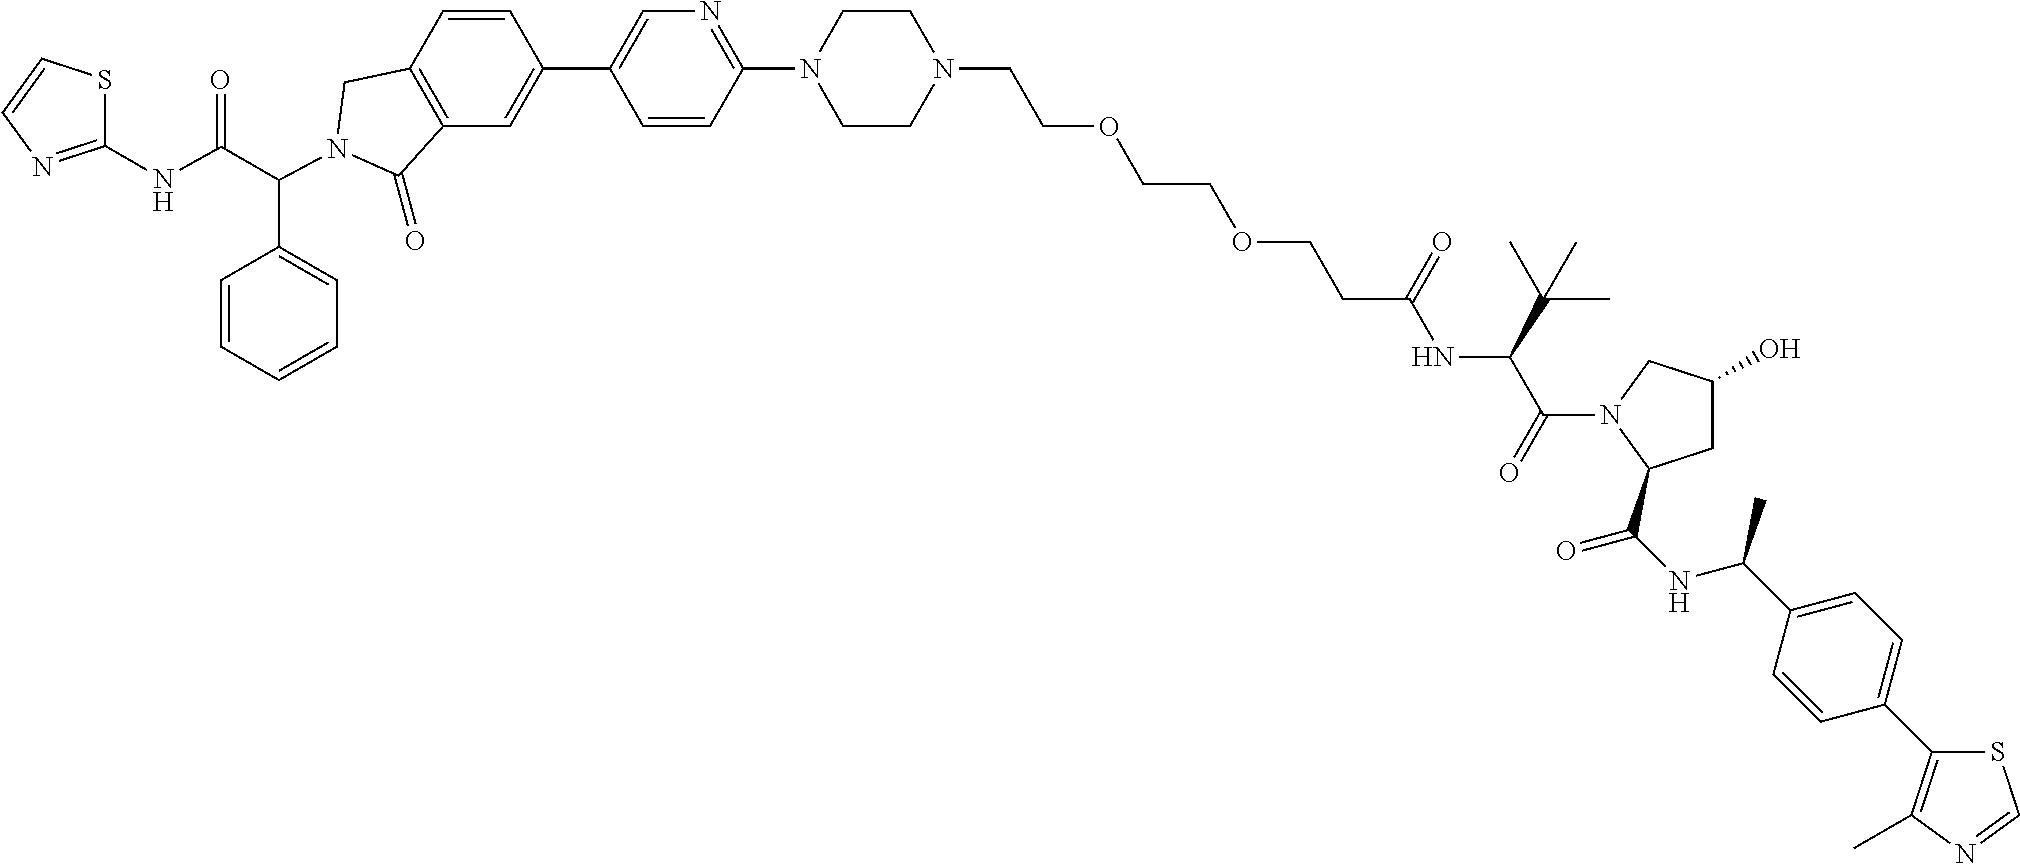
C1(C2=CC3=C(C=C2)CN(C(C2=CC=CC=C2)C(NC2=NC=CS2)=O)C3=O)=CN=C(N2CCN(CCOCCOCCC(NC(C(=O)N3C(C(NC(C4=CC=C(C5=C(C)N=CS5)C=C4)C)=O)CC(O)C3)C(C)(C)C)=O)CC2)C=C1
